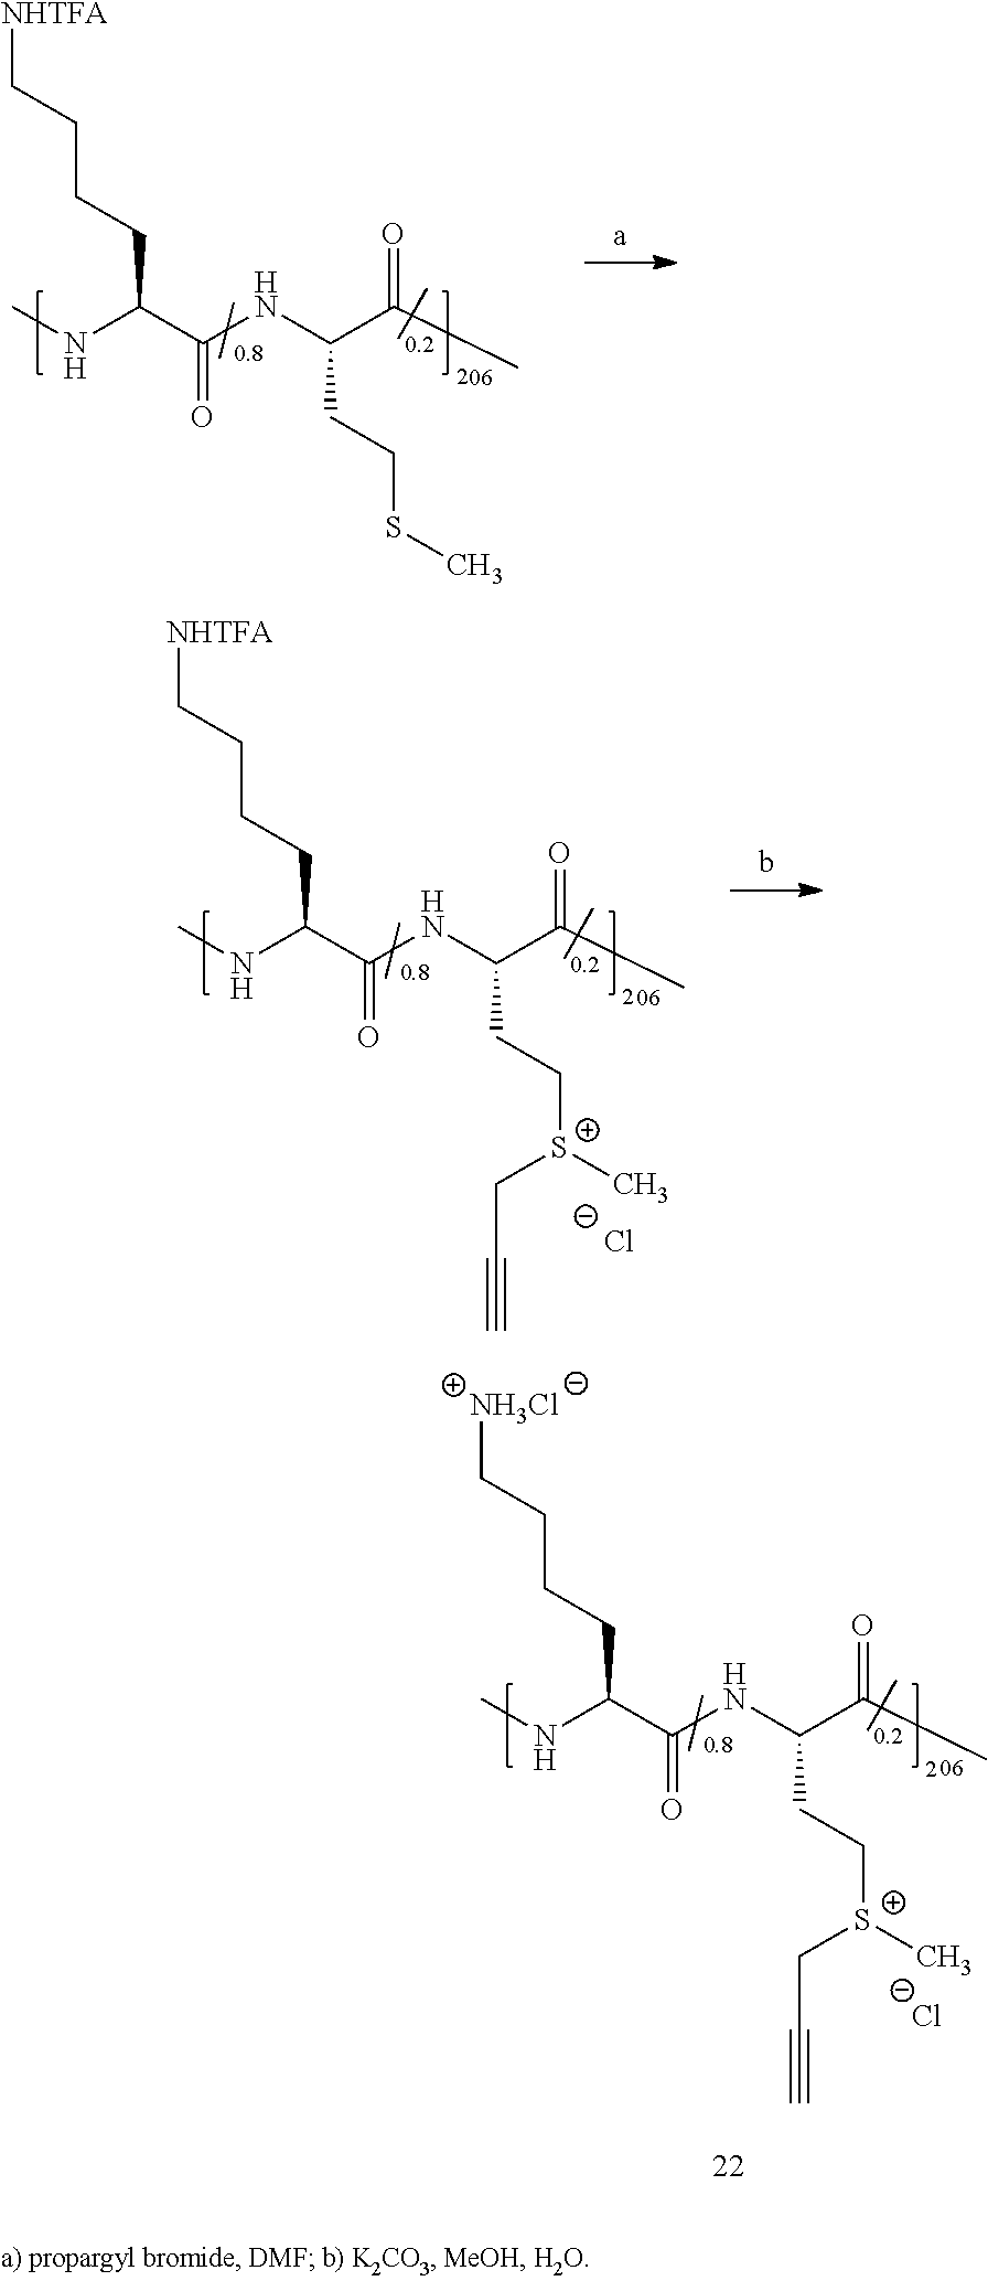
N(C(C(NC(C(C)=O)CCSC)=O)CCCC[NHTFA])C.N(C(C(NC(C(C)=O)CC[S+](C)CC#C)=O)CCCC[NH3Cl])C.[Cl-].N(C(C(NC(C(C)=O)CC[S+](C)CC#C)=O)CCCC[NHTFA])C.[Cl-]
